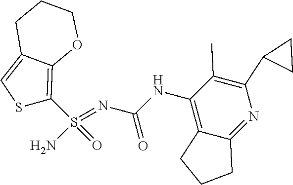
C(NC1=C2C(=NC(C3CC3)=C1C)CCC2)(N=S(N)(=O)C1=C2C(=CS1)CCCO2)=O
